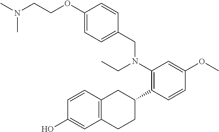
C1(O)=CC2=C(C=C1)CC(C1=C(N(CC3=CC=C(OCCN(C)C)C=C3)CC)C=C(OC)C=C1)CC2
